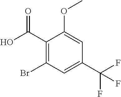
C1(C(O)=O)=C(Br)C=C(C(F)(F)F)C=C1OC
